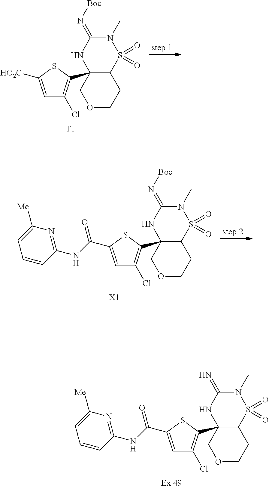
O1CCC2C(C3=C(Cl)C=C(C(=O)NC4=NC([Me])=CC=C4)S3)(C1)NC(=N)N(C)S2(=O)=O.[Ex 49].O1CCC2C(C3=C(Cl)C=C(C(=O)NC4=NC([Me])=CC=C4)S3)(C1)NC(=N[Boc])N(C)S2(=O)=O.[X1].O1CCC2C(C3=C(Cl)C=C([HO2C])S3)(C1)NC(=N[Boc])N(C)S2(=O)=O.[T1]
